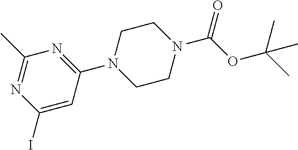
IC1=CC(N2CCN(C(OC(C)(C)C)=O)CC2)=NC(C)=N1
